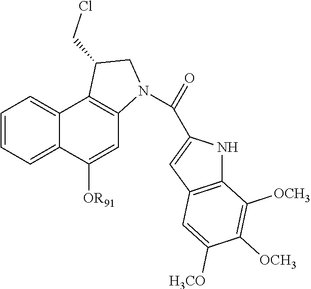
C1=CC=C2C(=C1)C1=C(C=C2[OR91])N(C(C2=CC3=C(N2)C([OCH3])=C([OCH3])C([H3CO])=C3)=O)CC1CCl
